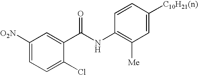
C1([O2N])=CC=C(Cl)C(C(NC2=C([Me])C=C([C10H21(n)])C=C2)=O)=C1
